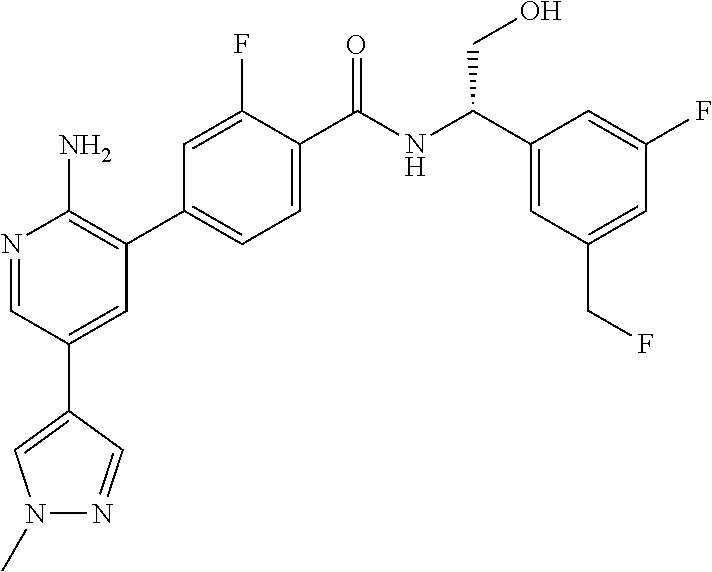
N1=CC(C2=CN(C)N=C2)=CC(C2=CC=C(C(NC(C3=CC(CF)=CC(F)=C3)CO)=O)C(F)=C2)=C1N
